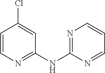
C1=CN=C(NC2=NC=CC=N2)C=C1Cl
